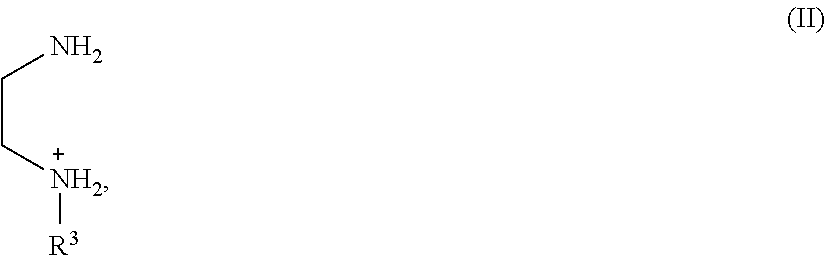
C(C[NH2][R3])N
